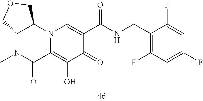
C12C(N3C(=C(O)C(=O)C(C(=O)NCC4=C(F)C=C(F)C=C4F)=C3)C(=O)N1C)COC2
